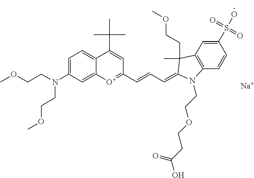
[Na].C1=C(N(CCOC)CCOC)C=C2C(=C1)C(C(C)(C)C)=CC(C=CC=C1C(C)(CCOC)C3=C(C=CC(S(O)(=O)=O)=C3)N1CCOCCC(O)=O)=[O+]2
